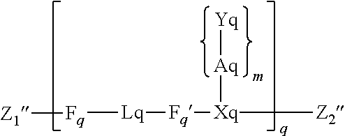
[Fq]([Lq][Fq][Xq]([Z2])[Aq][Yq])[Z1]
